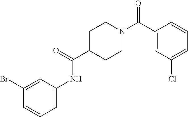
C1(C(N2CCC(C(=O)NC3=CC=CC(Br)=C3)CC2)=O)=CC(Cl)=CC=C1
